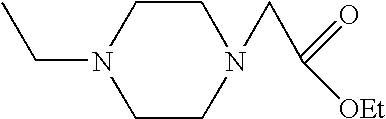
C1CN(CC([OEt])=O)CCN1CC
